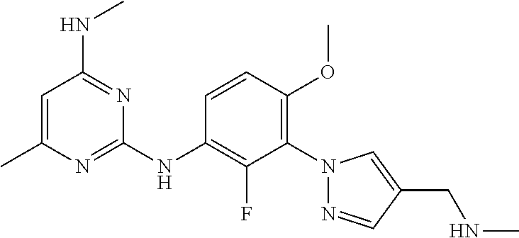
C1=CC(OC)=C(N2N=CC(CNC)=C2)C(F)=C1NC1=NC(C)=CC(NC)=N1
